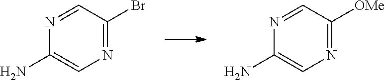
C1(N)=CN=C(Br)C=N1.C1(N)=CN=C([OMe])C=N1
